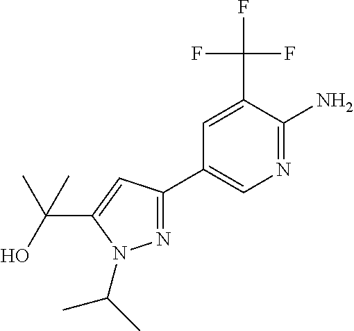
N1=C(C2=CN=C(N)C(C(F)(F)F)=C2)C=C(C(O)(C)C)N1C(C)C
